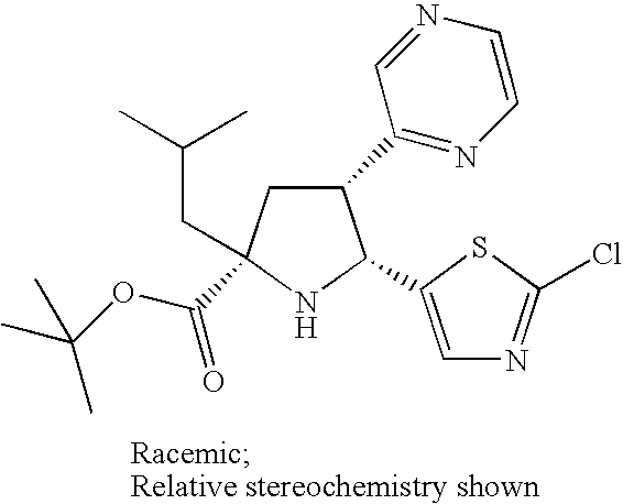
C1(C2=NC=CN=C2)CC(C(OC(C)(C)C)=O)(CC(C)C)NC1C1=CN=C(Cl)S1
